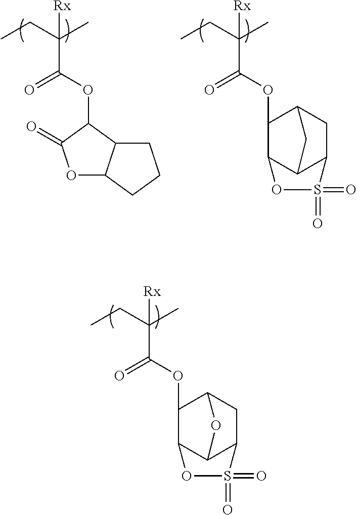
CCC(C)(C(OC1C2C(OC1=O)CCC2)=O)[Rx].CCC(C)(C(OC1C2C3C(CC1C3)S(=O)(=O)O2)=O)[Rx].CCC(C)(C(OC1C2C3C(CC1O3)S(=O)(=O)O2)=O)[Rx]
